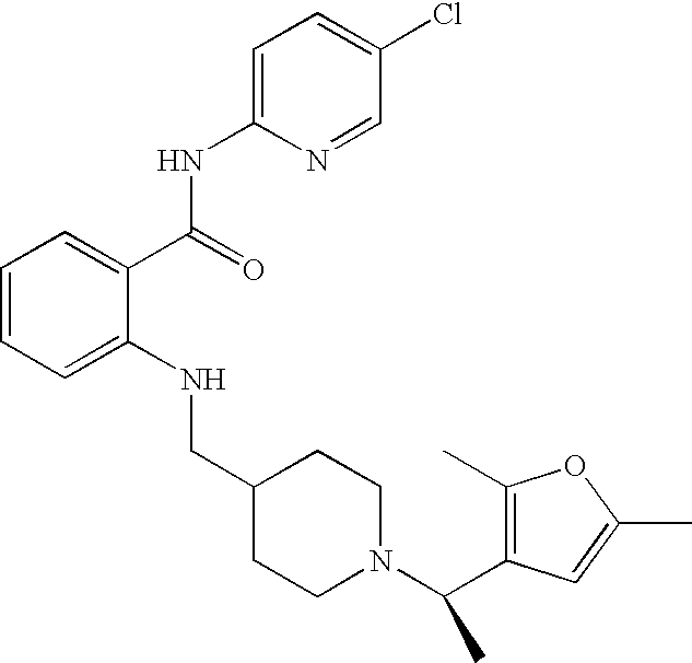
C1=CC=C(NCC2CCN(C(C3=C(C)OC(C)=C3)C)CC2)C(C(NC2=CC=C(Cl)C=N2)=O)=C1
